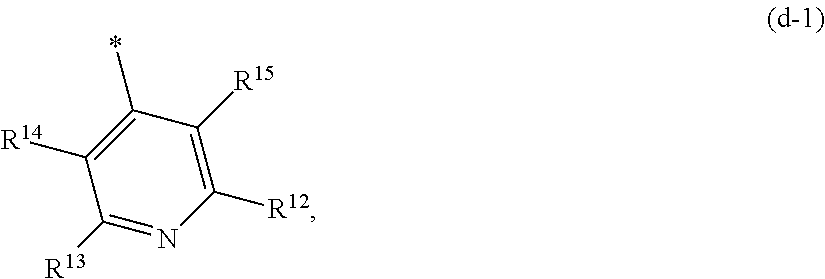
C1([R13])=NC([R12])=C([R15])C(*)=C1[R14]
